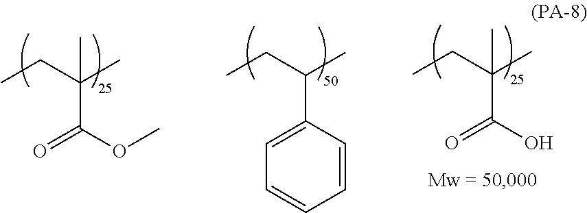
O=C(OC)C(C)(C)CC.O=C(O)C(C)(C)CC.C1(C(C)CC)=CC=CC=C1
